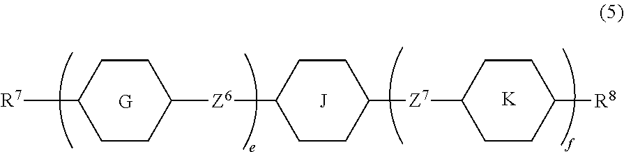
[G].C1([R7])CCC([Z6]C2CCC([Z7]C3CCC([R8])CC3)CC2)CC1.[K]
